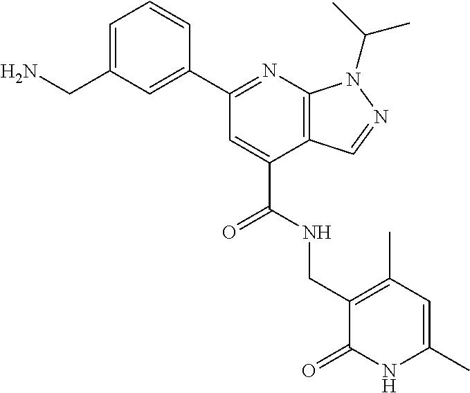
C1(CN)=CC=CC(C2=NC3=C(C(C(=O)NCC4=C(C)C=C(C)NC4=O)=C2)C=NN3C(C)C)=C1
